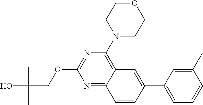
O1CCN(C2=C3C(=NC(OCC(O)(C)C)=N2)C=CC(C2=CC=CC(C)=C2)=C3)CC1
